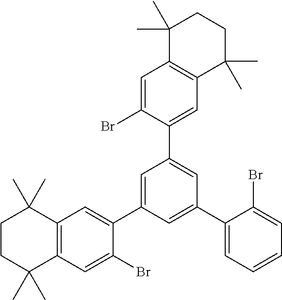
C1=C(C2=CC3=C(C=C2Br)C(C)(C)CCC3(C)C)C=C(C2=CC=CC=C2Br)C=C1C1=CC2=C(C=C1Br)C(C)(C)CCC2(C)C
